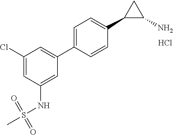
C1(Cl)=CC(NS(=O)(=O)C)=CC(C2=CC=C(C3C(N)C3)C=C2)=C1.Cl
